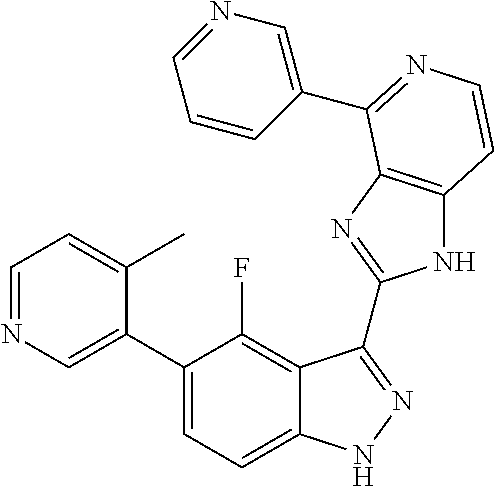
C1=C(C2=CC=C3C(=C2F)C(C2=NC4=C(N2)C=CN=C4C2=CN=CC=C2)=NN3)C(C)=CC=N1
